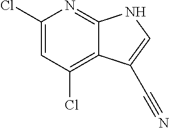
ClC1=CC(Cl)=C2C(=N1)NC=C2C#N
